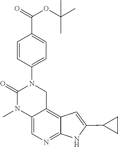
C1(C(=O)OC(C)(C)C)=CC=C(N2CC3=C4C=C(C5CC5)NC4=NC=C3N(C)C2=O)C=C1
